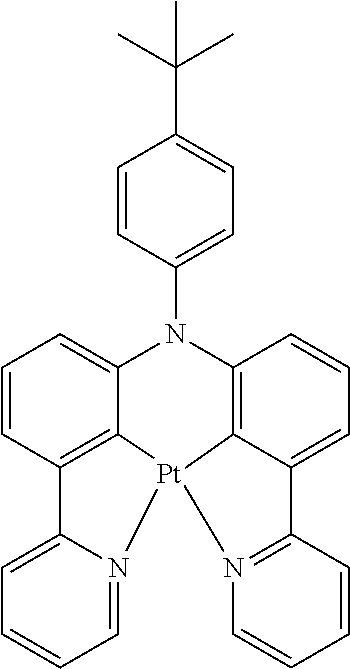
C12=CC=CC=N1[Pt]13C4=C2C=CC=C4N(C2=CC=C(C(C)(C)C)C=C2)C2=C1C(=CC=C2)C1=N3C=CC=C1
